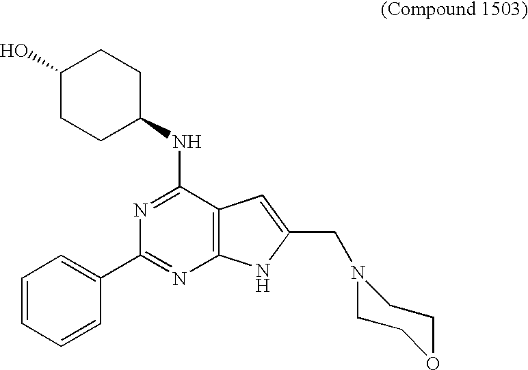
C1=CC=CC(C2=NC3=C(C(NC4CCC(O)CC4)=N2)C=C(CN2CCOCC2)N3)=C1
